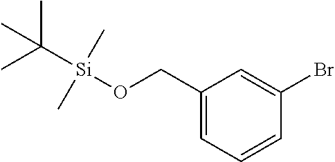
C1(CO[Si](C(C)(C)C)(C)C)=CC=CC(Br)=C1
